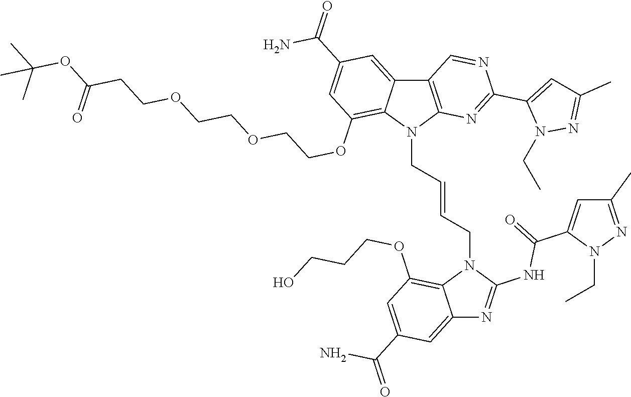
C12=CC(C(=O)N)=CC(OCCCO)=C1N(CC=CCN1C3=C(C4=CC(C(=O)N)=CC(OCCOCCOCCC(OC(C)(C)C)=O)=C14)C=NC(C1=CC(C)=NN1CC)=N3)C(NC(C1=CC(C)=NN1CC)=O)=N2
